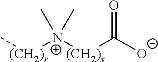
C[(CH2)r][N+]([(CH2)s]C([O-])=O)(C)C
